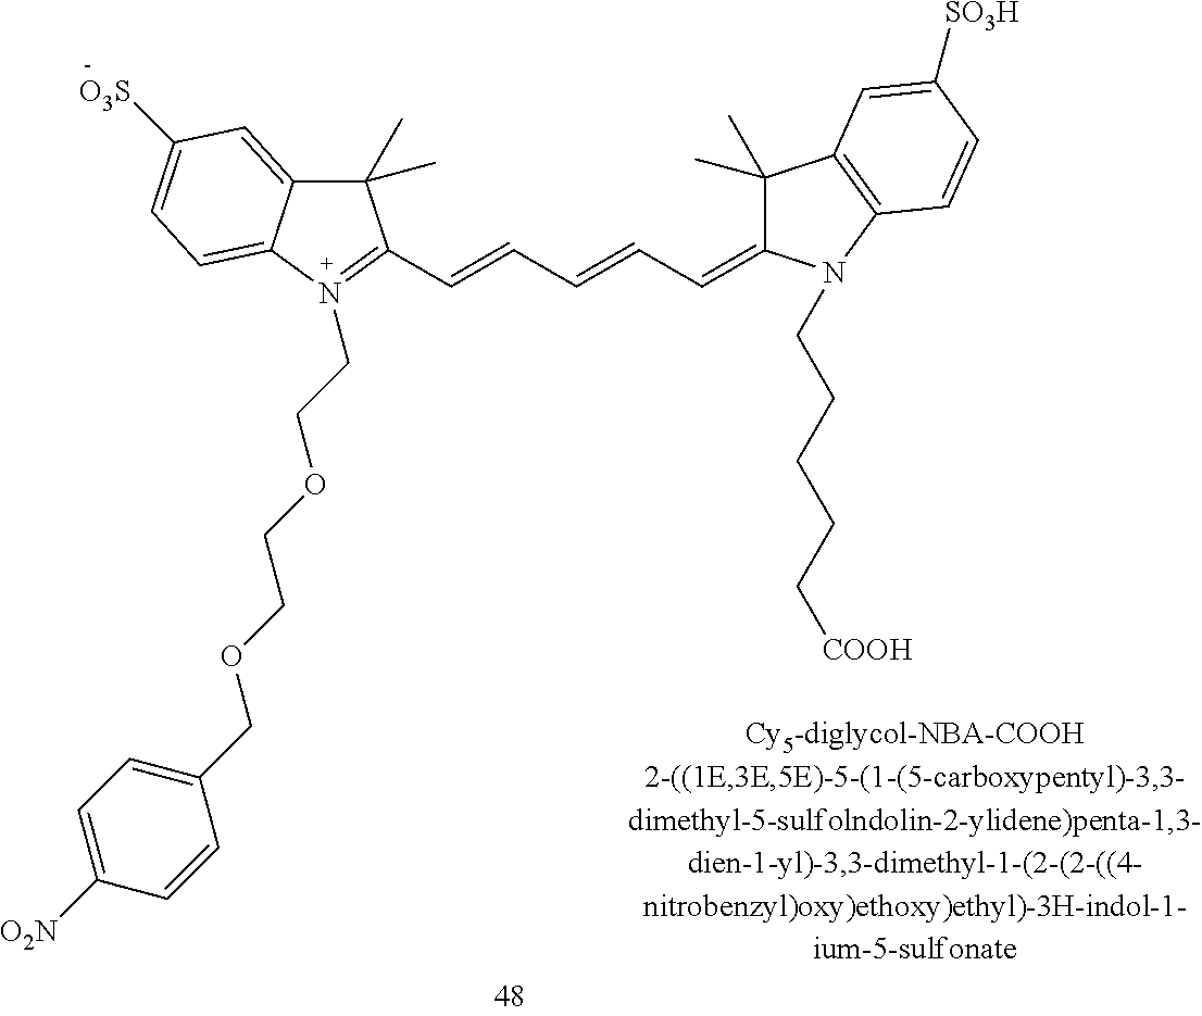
C1(C)(C)C(=CC=CC=CC2=N(CCOCCOCC3=CC=C([O2N])C=C3)C3=CC=C([O3S])C=C3C2(C)C)N(CCCCC[COOH])C2=C1C=C([SO3H])C=C2
